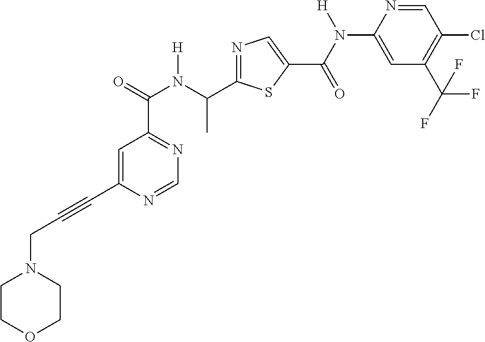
C(C1=CC(C(=O)N(C(C2=NC=C(C(N([H])C3=CC(C(F)(F)F)=C(Cl)C=N3)=O)S2)C)[H])=NC=N1)#CCN1CCOCC1
